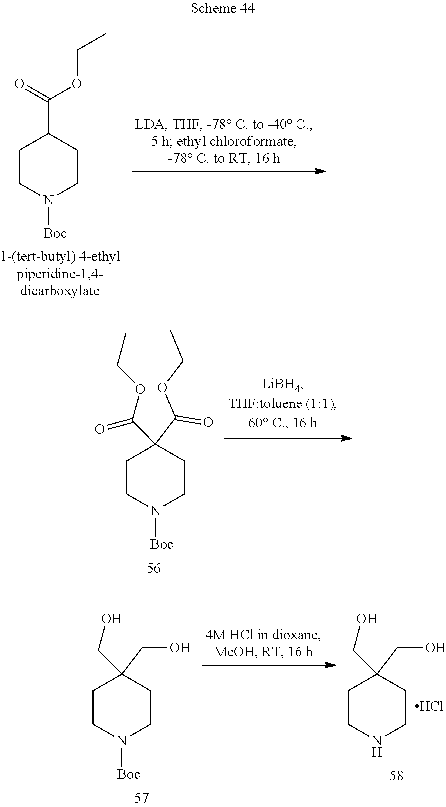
C1CN([Boc])CCC1C(=O)OCC.C1CN([Boc])CCC1(C(OCC)=O)C(OCC)=O.C1CN([Boc])CCC1(CO)CO.C1CNCCC1(CO)CO.Cl
